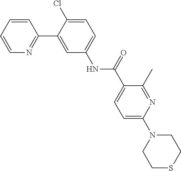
C1=CC=CN=C1C1=CC(NC(C2=CC=C(N3CCSCC3)N=C2C)=O)=CC=C1Cl
